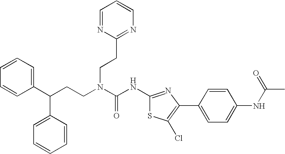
C1(C(CCN(C(NC2=NC(C3=CC=C(NC(C)=O)C=C3)=C(Cl)S2)=O)CCC2=NC=CC=N2)C2=CC=CC=C2)=CC=CC=C1
